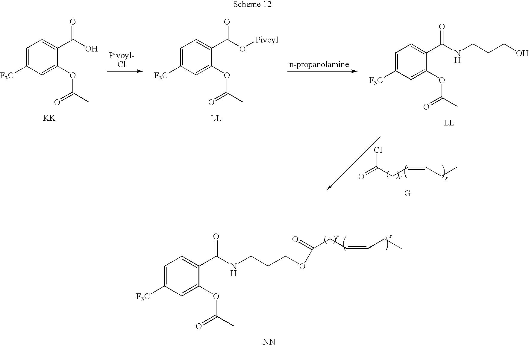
C1=C([F3C])C=C(OC(C)=O)C(C(O)=O)=C1.[KK].C1=C([F3C])C=C(OC(C)=O)C(C(NCCCO)=O)=C1.[LL].ClC(CC=CCC)=O.C1=C([F3C])C=C(OC(C)=O)C(C(O[Pivoyl])=O)=C1.[LL].[NN].C1=C([F3C])C=C(OC(C)=O)C(C(NCCCOC(=O)CC=CCC)=O)=C1
